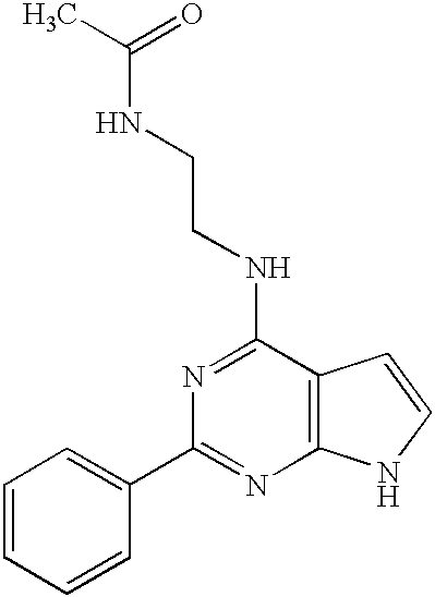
C1=CC=CC(C2=NC3=C(C(NCCNC(C)=O)=N2)C=CN3)=C1
